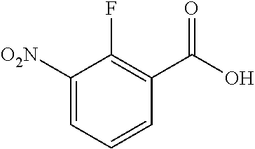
C1([O2N])=CC=CC(C(O)=O)=C1F
